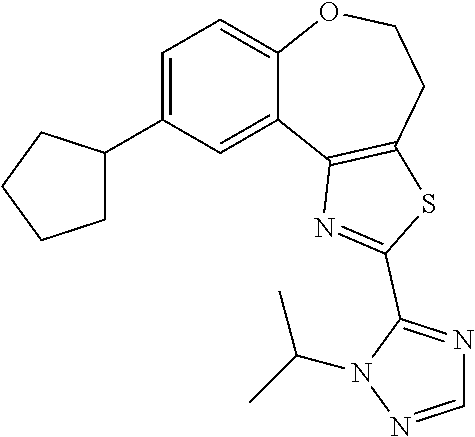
C1=C(C2CCCC2)C=C2C(=C1)OCCC1=C2N=C(C2=NC=NN2C(C)C)S1
